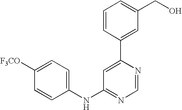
C1(NC2=NC=NC(C3=CC(CO)=CC=C3)=C2)=CC=C([F3CO])C=C1
